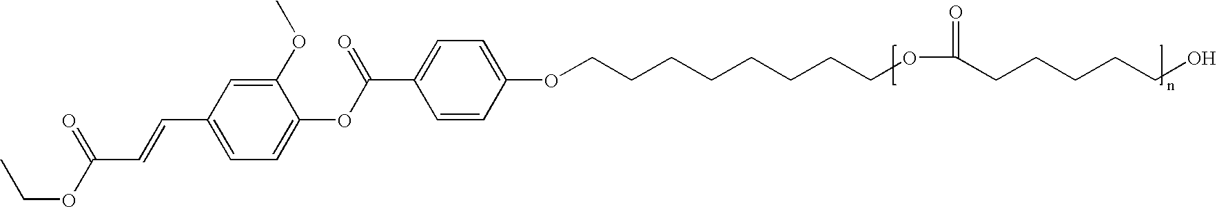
CCOC(C=CC1=CC=C(OC(C2=CC=C(OCCCCCCCCOC(=O)CCCCCO)C=C2)=O)C(OC)=C1)=O
